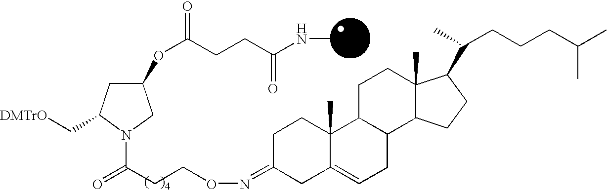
C1(OC(=O)CCC(NC)=O)CC(C[DMTrO])N(C(CCON=C2CC3=CCC4C(C3(C)CC2)CCC2(C)C4CCC2C(CCCC(C)C)C)=O)C1
